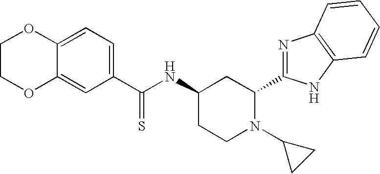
C1(C(NC2CCN(C3CC3)C(C3=NC4=C(N3)C=CC=C4)C2)=S)=CC=C2C(=C1)OCCO2
